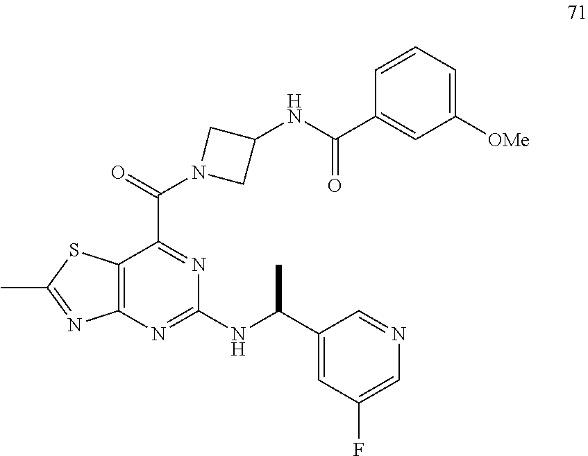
C12=C(N=C(NC(C3=CC(F)=CN=C3)C)N=C1C(=O)N1CC(NC(C3=CC([OMe])=CC=C3)=O)C1)N=C(C)S2
